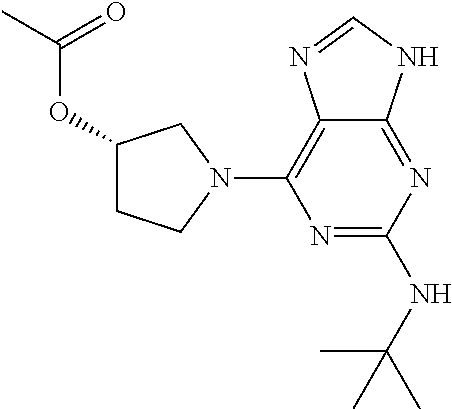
N1=C(NC(C)(C)C)N=C2C(=C1N1CC(OC(C)=O)CC1)N=CN2
